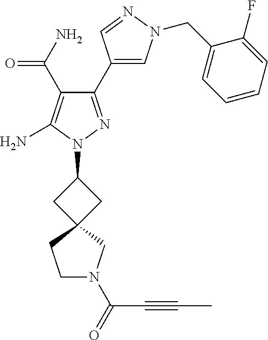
N1=CC(C2=NN(C3CC4(C3)CCN(C(=O)C#CC)C4)C(N)=C2C(N)=O)=CN1CC1=CC=CC=C1F
